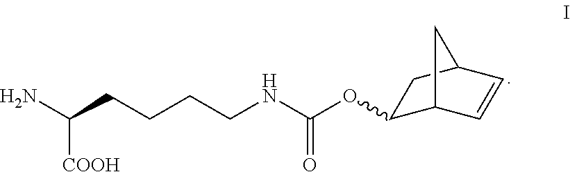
NC(CCCCNC(OC1C2C=CC(C1)C2)=O)[COOH]
